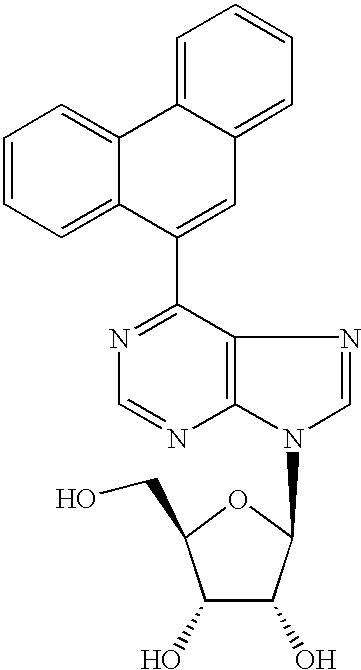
C1(C2=CC3=CC=CC=C3C3=CC=CC=C23)=NC=NC2=C1N=CN2C1C(O)C(O)C(CO)O1
